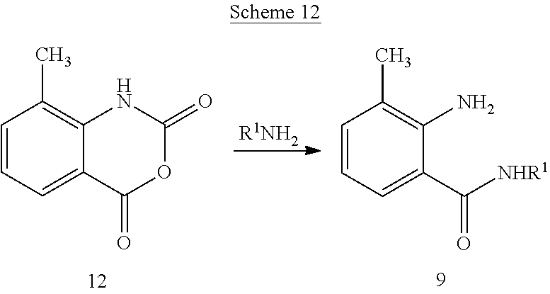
[R1NH2].C1=CC=C2C(=C1C)NC(=O)OC2=O.C1=CC=C(C([NHR1])=O)C(N)=C1C
